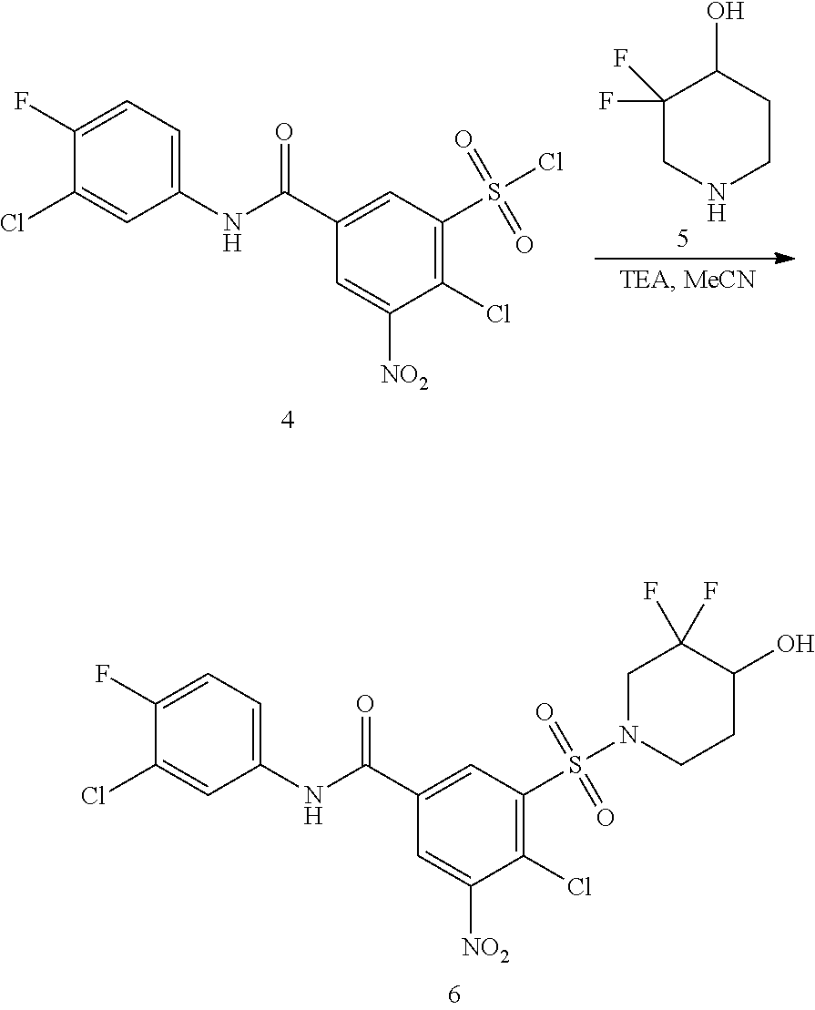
C1(F)(F)CNCCC1O.C1(NC(C2=CC(S(Cl)(=O)=O)=C(Cl)C([NO2])=C2)=O)=CC=C(F)C(Cl)=C1.C1(NC(C2=CC(S(=O)(=O)N3CC(F)(F)C(O)CC3)=C(Cl)C([NO2])=C2)=O)=CC=C(F)C(Cl)=C1
